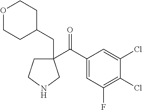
C1(C(C2=CC(F)=C(Cl)C(Cl)=C2)=O)(CC2CCOCC2)CCNC1
